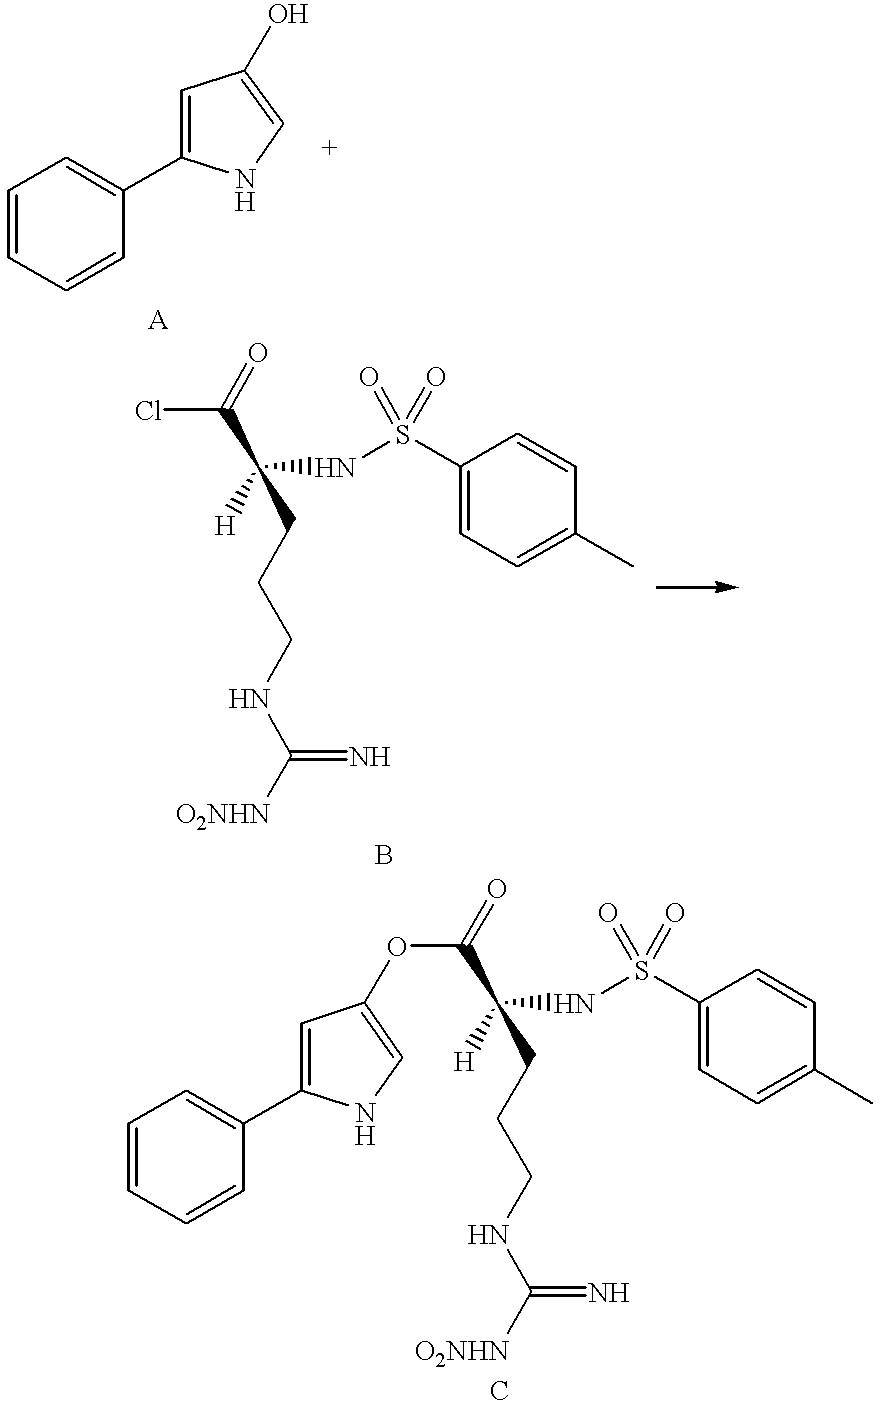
C1=CC=CC(C2=CC(O)=CN2)=C1.ClC(C(CCCNC([O2NHN])=N)(NS(C1=CC=C(C)C=C1)(=O)=O)[H])=O.C(C(CCCNC([O2NHN])=N)(NS(C1=CC=C(C)C=C1)(=O)=O)[H])(=O)OC1=CNC(C2=CC=CC=C2)=C1
